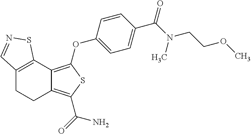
C12=C(C3=C(OC4=CC=C(C(N(CCOC)C)=O)C=C4)SC(C(=O)N)=C3CC1)SN=C2
